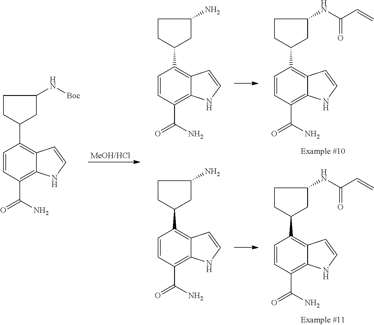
C1=CC(C(N)=O)=C2C(=C1C1CC(NC(C=C)=O)CC1)C=CN2.C1=CC(C(N)=O)=C2C(=C1C1CC(NC(C=C)=O)CC1)C=CN2.C1=CC(C(N)=O)=C2C(=C1C1CC(N[Boc])CC1)C=CN2.C1=CC(C(N)=O)=C2C(=C1C1CC(N)CC1)C=CN2.C1=CC(C(N)=O)=C2C(=C1C1CC(N)CC1)C=CN2
